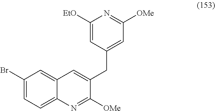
C1=C([EtO])N=C([OMe])C=C1CC1=CC2=CC(Br)=CC=C2N=C1[OMe]
